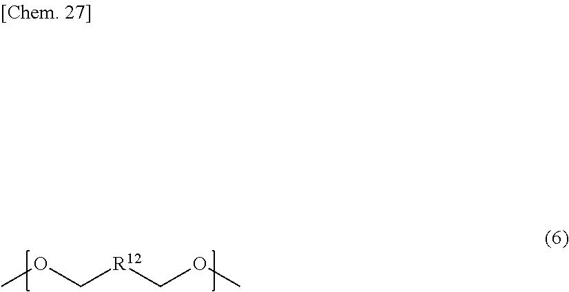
O(C[R12]COC)C
